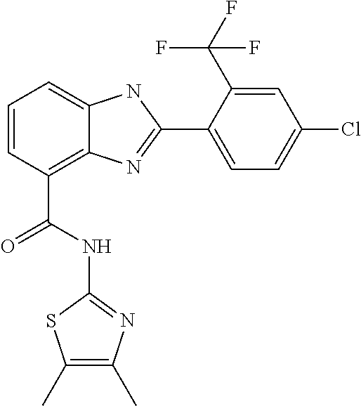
C1=CC(C(NC2=NC(C)=C(C)S2)=O)=C2C(=C1)NC(C1=CC=C(Cl)C=C1C(F)(F)F)=N2
